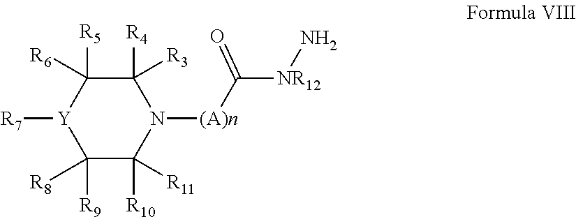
C1([R3])([R4])C([R6])([R5])[Y]([R7])C([R8])([R9])C([R11])([R10])N1[(A)n]C([NR12]N)=O
